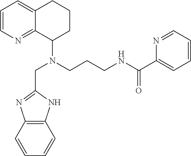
C1=CN=C2C(=C1)CCCC2N(CCCNC(C1=CC=CC=N1)=O)CC1=NC2=C(N1)C=CC=C2
